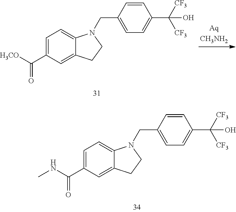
C1=C(C(=O)[H3CO])C=C2C(=C1)N(CC1=CC=C(C([CF3])([CF3])O)C=C1)CC2.C1=C(C(=O)NC)C=C2C(=C1)N(CC1=CC=C(C([CF3])([CF3])O)C=C1)CC2
